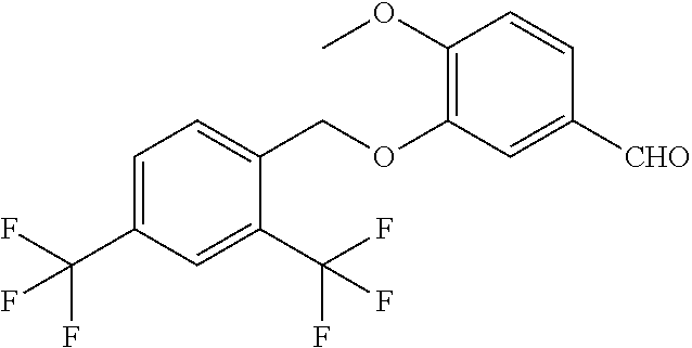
O(C1=C(OC)C=CC([CHO])=C1)CC1=CC=C(C(F)(F)F)C=C1C(F)(F)F
